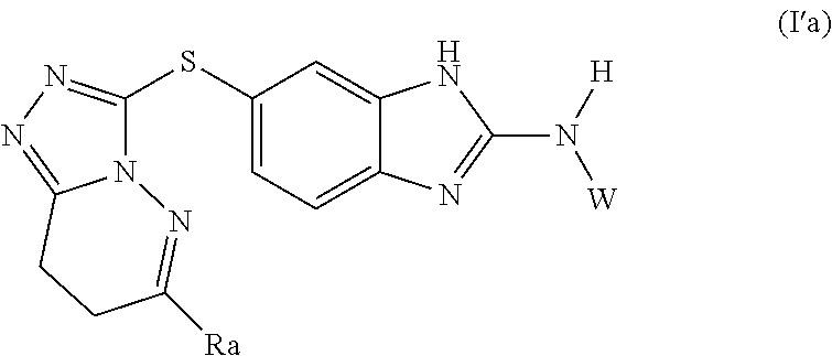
C1(SC2=NN=C3N2N=C([Ra])CC3)=CC=C2C(=C1)NC(N([W])[H])=N2
